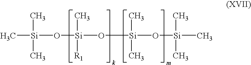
C[Si](O[Si]([R1])(C)O[Si](O[Si](C)(C)C)(C)C)(C)C
